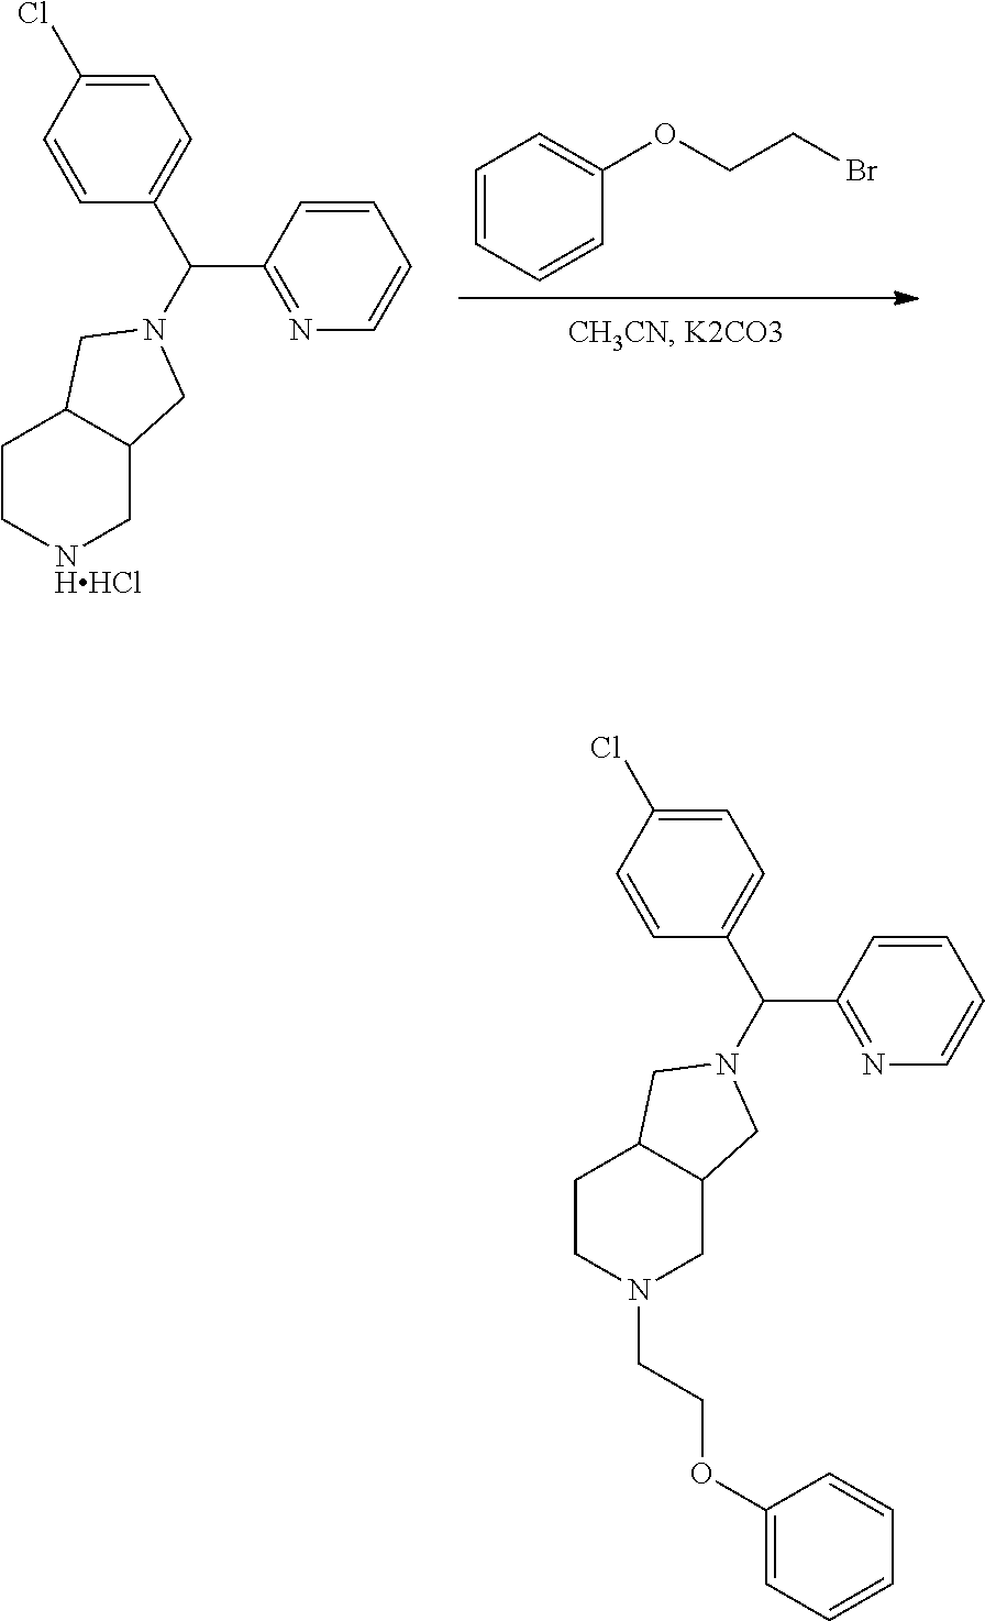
C1=CC=CC(OCCBr)=C1.C1C[NHHCl]CC2C1CN(C(C1=CC=C(Cl)C=C1)C1=NC=CC=C1)C2.C1CN(CCOC2=CC=CC=C2)CC2C1CN(C(C1=CC=C(Cl)C=C1)C1=NC=CC=C1)C2
